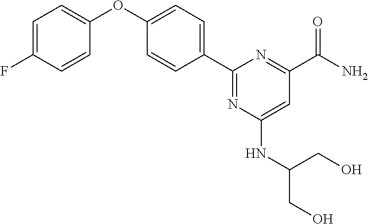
C1(C2=CC=C(OC3=CC=C(F)C=C3)C=C2)=NC(NC(CO)CO)=CC(C(=O)N)=N1
